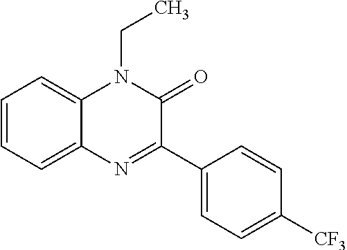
C1=CC=C2C(=C1)N(CC)C(=O)C(C1=CC=C([CF3])C=C1)=N2
